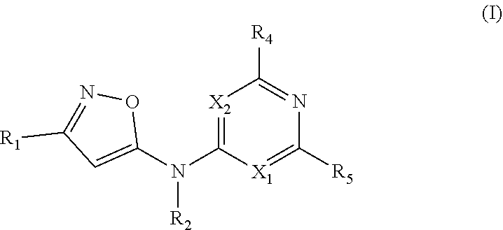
[R2]N(C1=CC([R1])=NO1)C1=[X2]C([R4])=NC([R5])=[X1]1
